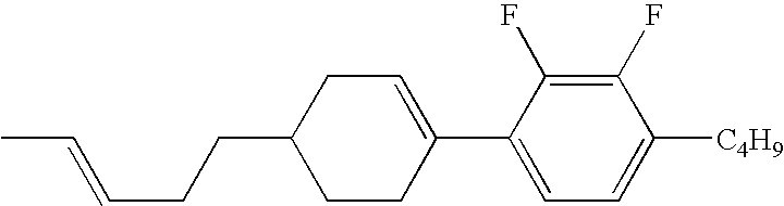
C1(F)=C(F)C(C2=CCC(CCC=CC)CC2)=CC=C1[C4H9]
